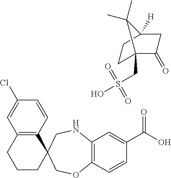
C1(Cl)=CC2=C(C=C1)C1(CCC2)CNC2=C(C=CC(C(O)=O)=C2)OC1.C1C2(CS(O)(=O)=O)C(=O)CC([H])(C1)C2(C)C
